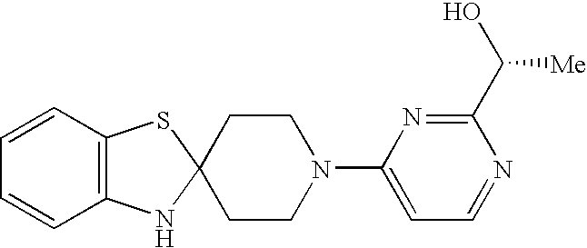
C1CN(C2=CC=NC(C(O)[Me])=N2)CCC12NC1=C(S2)C=CC=C1
